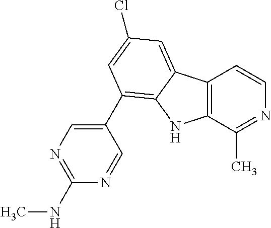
C12=C(C(C)=NC=C1)NC1=C(C3=CN=C(NC)N=C3)C=C(Cl)C=C21
